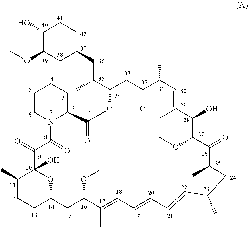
C1(O)C(OC)CC(CC(C2CC(=O)C(C)C=C(C)C(O)C(OC)C(=O)C(C)CC(C)C=CC=CC=C(C)C(OC)CC3CCC(C)C(O)(O3)C(=O)C(=O)N3C(C(=O)O2)CCCC3)C)CC1
